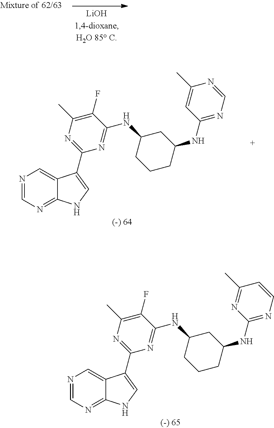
N1=CN=C2C(=C1)C(C1=NC(C)=C(F)C(NC3CCCC(NC4=NC=NC(C)=C4)C3)=N1)=CN2.N1=CN=C2C(=C1)C(C1=NC(C)=C(F)C(NC3CCCC(NC4=NC=CC(C)=N4)C3)=N1)=CN2
